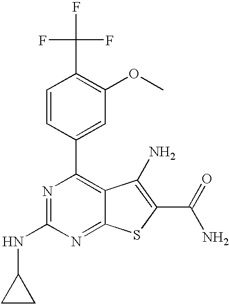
C1=CC(C2=C3C(=NC(NC4CC4)=N2)SC(C(N)=O)=C3N)=CC(OC)=C1C(F)(F)F
